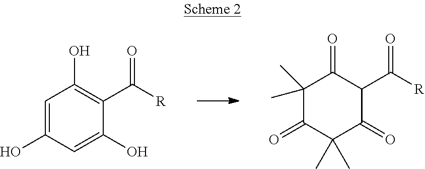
C1=C(O)C=C(O)C(C([R])=O)=C1O.C1(C)(C)C(=O)C(C)(C)C(=O)C(C([R])=O)C1=O
